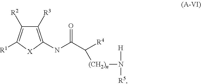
C1([R3])=C(NC(=O)C([R4])[(CH2)n]N([H])[R5])[X]C([R1])=C1[R2]
